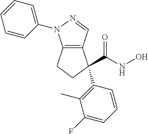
C1C2=C(C(C(NO)=O)(C3=C(C)C(F)=CC=C3)C1)C=NN2C1=CC=CC=C1
